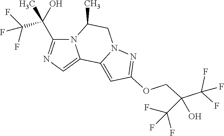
N12C(C(C(F)(F)F)(O)C)=NC=C1C1=CC(OCC(C(F)(F)F)(O)C(F)(F)F)=NN1CC2C
